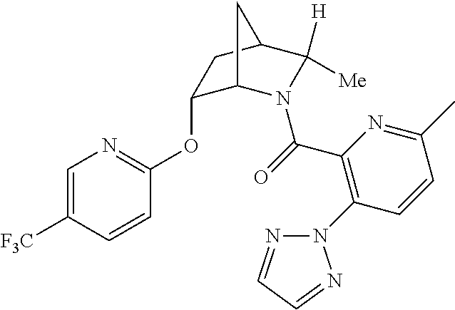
C1(OC2=NC=C([F3C])C=C2)C2N(C(=O)C3=C(N4N=CC=N4)C=CC(C)=N3)C([H])([Me])C(C1)C2
